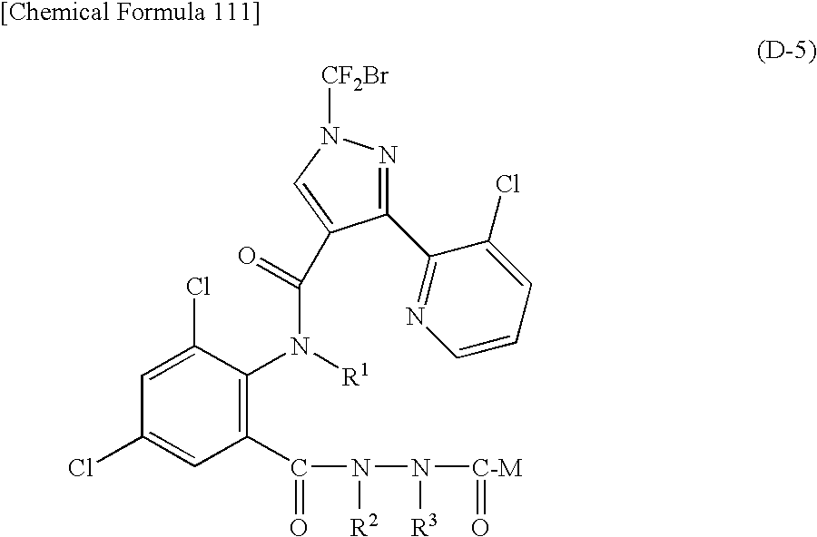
C1(C2=NC=CC=C2Cl)=NN([CF2Br])C=C1C(N(C1=C(C(=O)N(N([C-M]=O)[R3])[R2])C=C(Cl)C=C1Cl)[R1])=O
